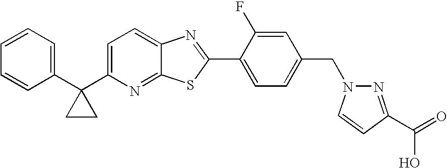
C1=CC=C(C2(C3=CC=C4C(=N3)SC(C3=CC=C(CN5N=C(C(=O)O)C=C5)C=C3F)=N4)CC2)C=C1
